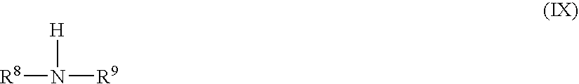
[R8]N([H])[R9]
